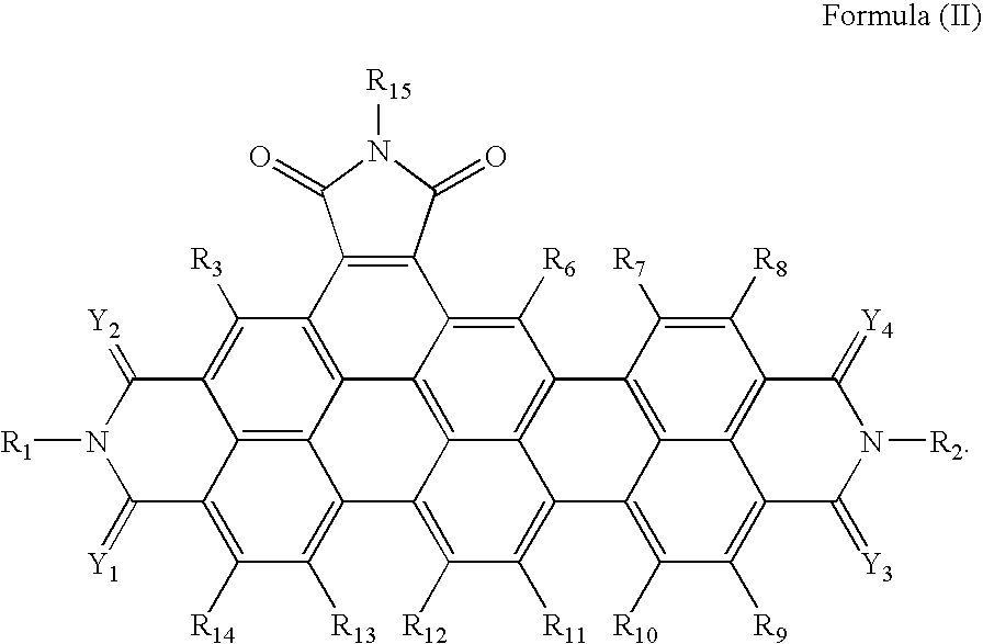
C12=C3C4=C5C([R3])=C1C(=[Y2])N([R1])C(=[Y1])C2=C([R14])C([R13])=C3C1=C([R12])C([R11])=C2C3=C(C([R6])=C(C4=C13)C1=C5C(=O)N([R15])C1=O)C1=C3C2=C([R10])C([R9])=C2C3=C(C([R8])=C1[R7])C(=[Y4])N([R2])C2=[Y3]
